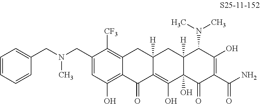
C1=C(CN(CC2=CC=CC=C2)C)C([CF3])=C2C(=C1O)C(=O)C1=C(O)C3(O)C([H])(CC1([H])C2)C(N(C)C)C(O)=C(C(N)=O)C3=O
